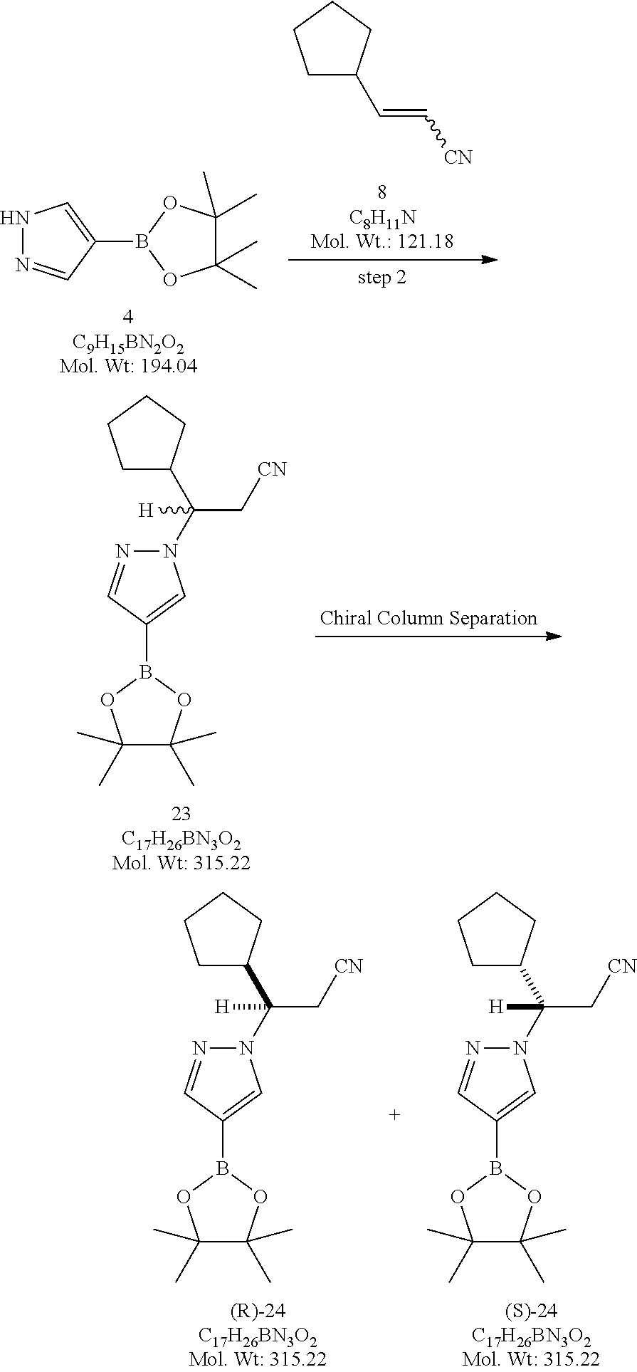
N1N=CC(B2OC(C)(C)C(C)(C)O2)=C1.C1C(C=C[CN])CCC1.B1(C2=CN(C(C[CN])([H])C3CCCC3)N=C2)OC(C)(C)C(C)(C)O1.B1(C2=CN(C(C[CN])([H])C3CCCC3)N=C2)OC(C)(C)C(C)(C)O1.B1(C2=CN(C(C[CN])([H])C3CCCC3)N=C2)OC(C)(C)C(C)(C)O1
